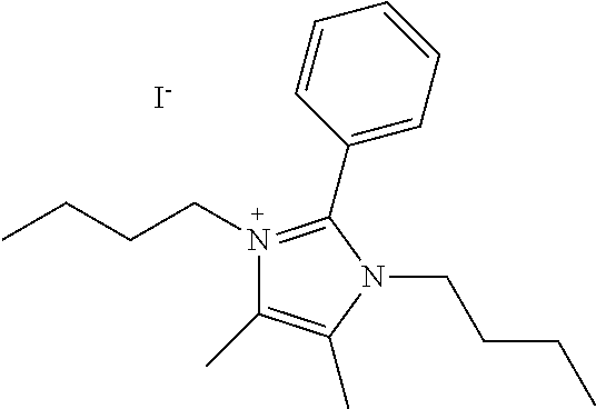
[I-].C(N1=C(C2=CC=CC=C2)N(CCCC)C(C)=C1C)CCC
